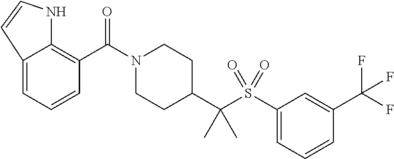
C1(C(N2CCC(C(S(C3=CC=CC(C(F)(F)F)=C3)(=O)=O)(C)C)CC2)=O)=C2C(=CC=C1)C=CN2
